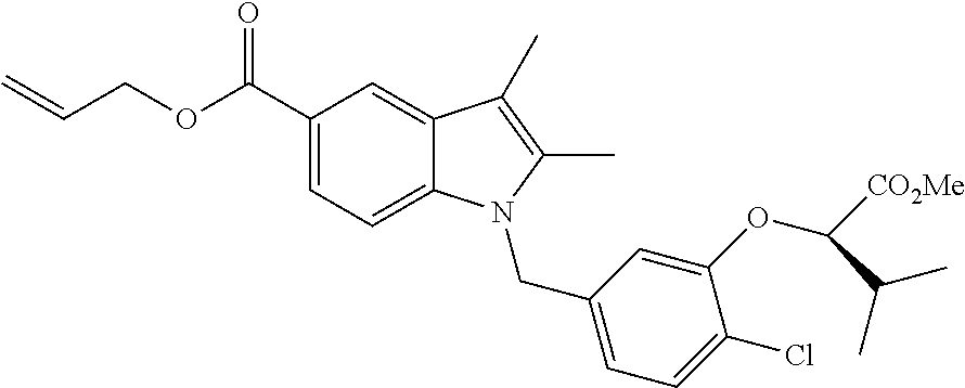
C(=C)COC(C1=CC=C2C(=C1)C(C)=C(C)N2CC1=CC=C(Cl)C(OC([CO2Me])C(C)C)=C1)=O
